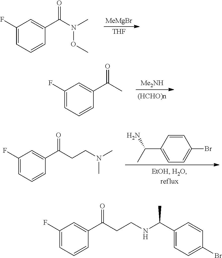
[MeMgBr].[THF].C1(F)=CC=CC(C(N(C)OC)=O)=C1.[Me2NH].C1(F)=CC=CC(C(C)=O)=C1.C1(C(C)N)=CC=C(Br)C=C1.C1(F)=CC=CC(C(CCN(C)C)=O)=C1.C1(F)=CC=CC(C(CCNC(C2=CC=C(Br)C=C2)C)=O)=C1
